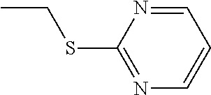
CCSC1=NC=CC=N1
